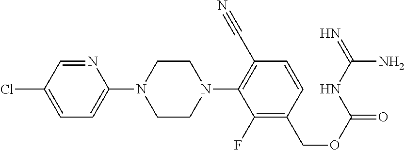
N1=CC(Cl)=CC=C1N1CCN(C2=C(C#N)C=CC(COC(=O)NC(=N)N)=C2F)CC1
